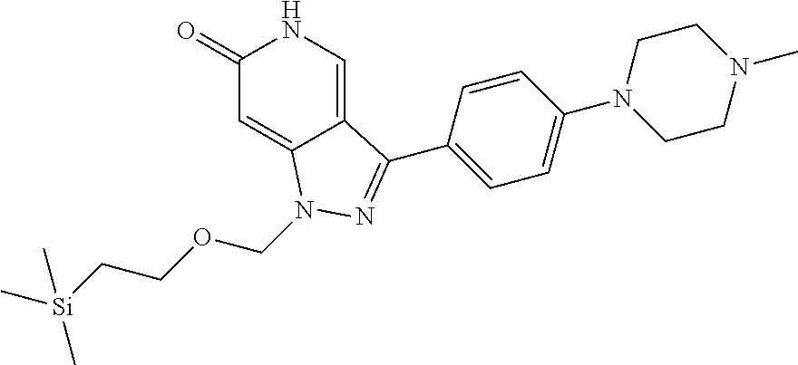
N1C=C2C(=CC1=O)N(COCC[Si](C)(C)C)N=C2C1=CC=C(N2CCN(C)CC2)C=C1
